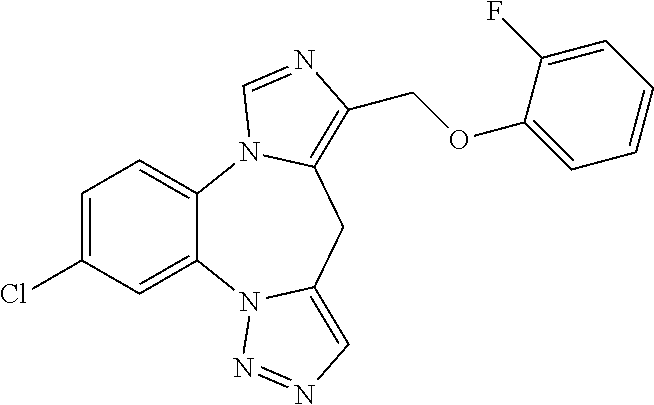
C1=C(Cl)C=C2C(=C1)N1C(=C(COC3=CC=CC=C3F)N=C1)CC1=CN=NN21
